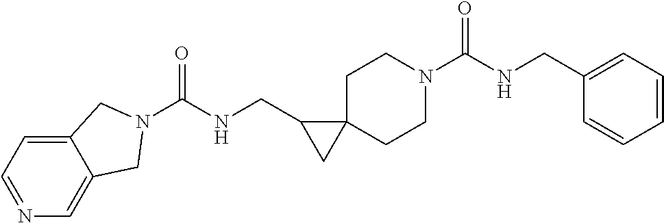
C1C2(CCN(C(NCC3=CC=CC=C3)=O)C1)C(CNC(=O)N1CC3=CN=CC=C3C1)C2
